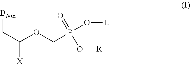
[BNuc]CC([X])OCP(=O)(O[R])O[L]
